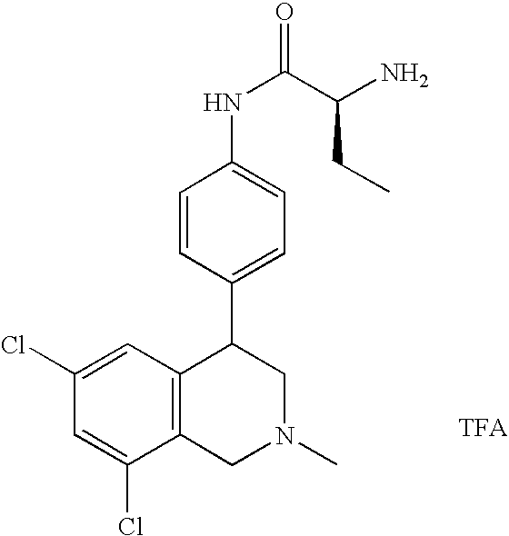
C1(Cl)=CC(Cl)=CC2=C1CN(C)CC2C1=CC=C(NC(C(N)CC)=O)C=C1.[TFA]
